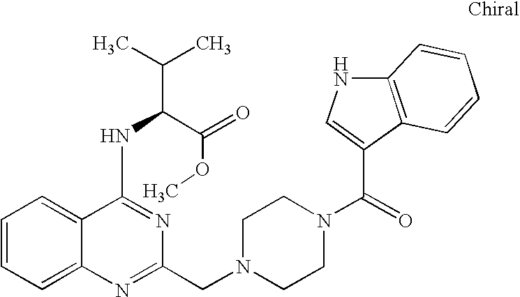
C1=CC=C2C(=C1)N=C(CN1CCN(C(=O)C3=CNC4=C3C=CC=C4)CC1)N=C2NC(C(=O)OC)C(C)C
